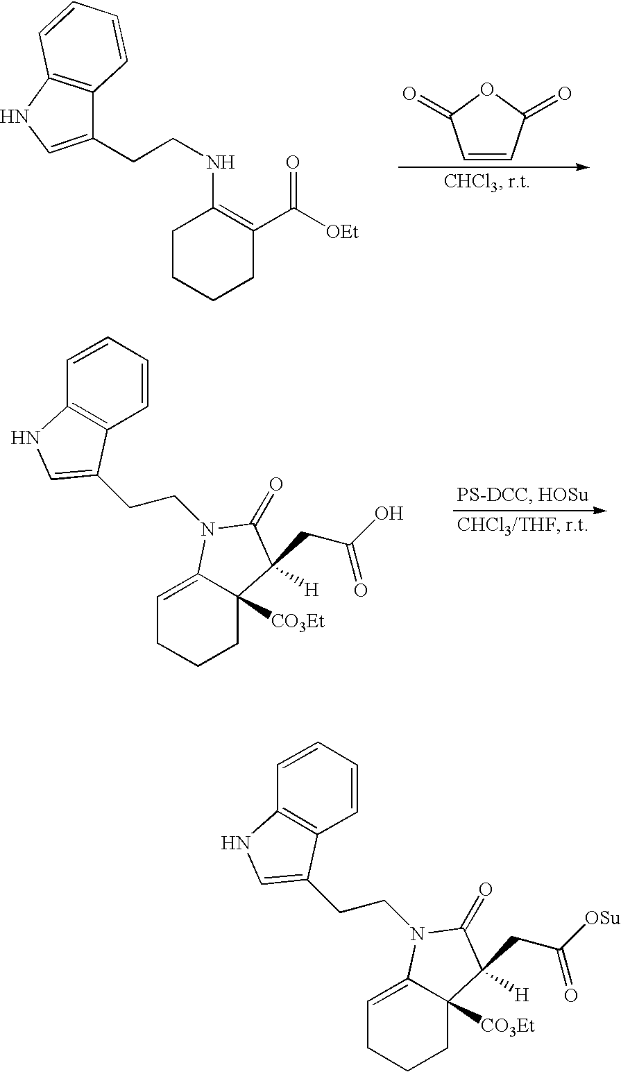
C1=CC(=O)OC1=O.C12=C(C=CC=C1)C(CCNC1=C(C([OEt])=O)CCCC1)=CN2.C12=C(C=CC=C1)C(CCN1C3=CCCCC3([CO3Et])C(CC(O)=O)([H])C1=O)=CN2.C12=C(C=CC=C1)C(CCN1C3=CCCCC3([CO3Et])C(CC([OSu])=O)([H])C1=O)=CN2
